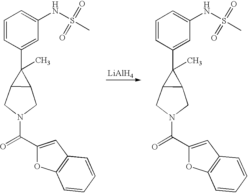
C1=CC(C2(C)C3C2CN(C(=O)C2=CC4=C(O2)C=CC=C4)C3)=CC(NS(C)(=O)=O)=C1.C1=CC(C2(C)C3C2CN(C(=O)C2=CC4=C(O2)C=CC=C4)C3)=CC(NS(C)(=O)=O)=C1.[LiAlH4]
